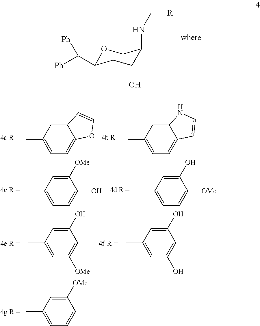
O1C(C([Ph])[Ph])CC(O)C(NC[R])C1.C12=CC(C)=CC=C1OC=C2.C12=CC(C)=CC=C1C=CN2.C1([OMe])=CC(C)=CC=C1.C1([OMe])=CC(C)=CC=C1O.C1(O)=CC(C)=CC=C1[OMe].C1(O)=CC(C)=CC(O)=C1.C1(O)=CC(C)=CC([OMe])=C1
